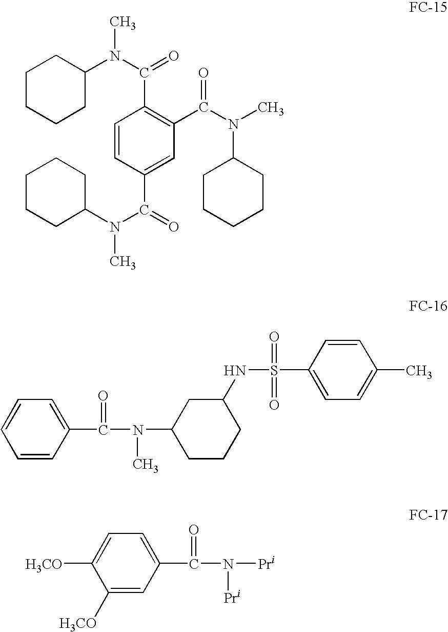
C1CCCC(N(C(=O)C2=C(C(N(C)C3CCCCC3)=O)C=C(C(=O)N(C3CCCCC3)C)C=C2)C)C1.C1=CC(C(=O)N(C)C2CCCC(NS(=O)(=O)C3=CC=C(C)C=C3)C2)=CC=C1.C1([H3CO])=CC(C(=O)N([Pr])[Pr])=CC=C1[H3CO]
